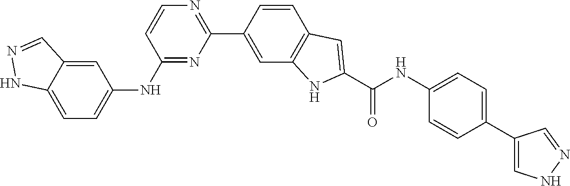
C1(C2=CC3=C(C=C2)C=C(C(NC2=CC=C(C4=CNN=C4)C=C2)=O)N3)=NC=CC(NC2=CC=C3NN=CC3=C2)=N1
